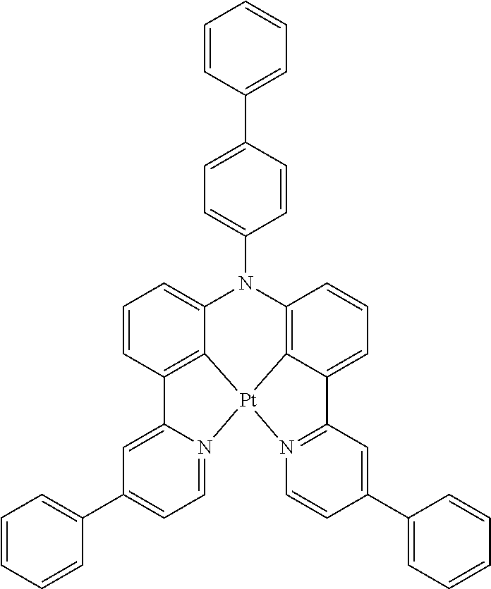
N1(C2=CC=C(C3=CC=CC=C3)C=C2)C2=C3C(=CC=C2)C2=N([Pt]34C3=C(C=CC=C13)C1=CC(C3=CC=CC=C3)=CC=N14)C=CC(C1=CC=CC=C1)=C2
